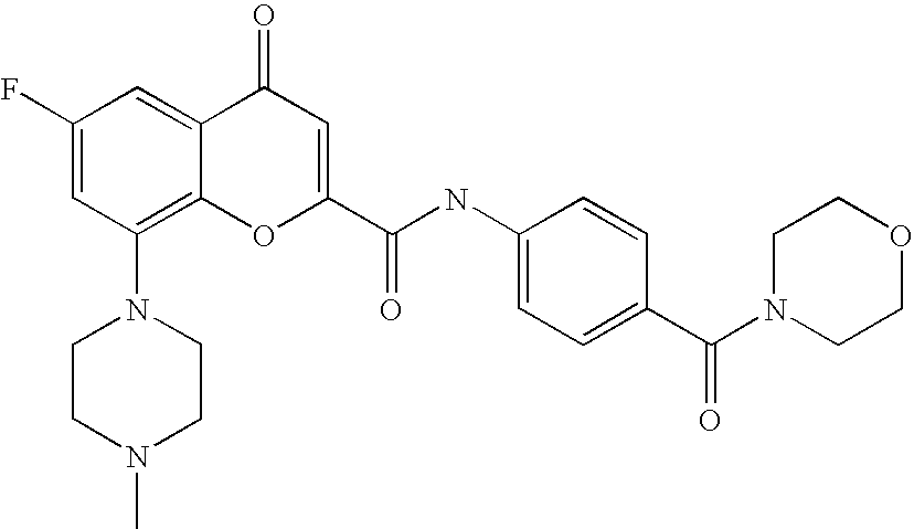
C1CN(C)CCN1C1=C2C(=CC(F)=C1)C(=O)C=C(C(=O)NC1=CC=C(C(N3CCOCC3)=O)C=C1)O2
